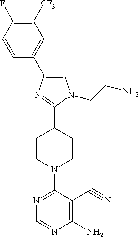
C1=C(C2=CN(CCN)C(C3CCN(C4=NC=NC(N)=C4C#N)CC3)=N2)C=CC(F)=C1[CF3]
